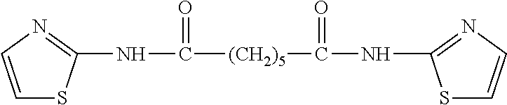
N(C([(CH2)5]C(NC1=NC=CS1)=O)=O)C1=NC=CS1
